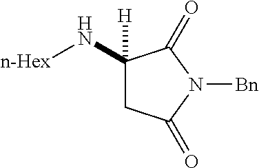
C1(N[n-Hex])([H])CC(=O)N([Bn])C1=O
